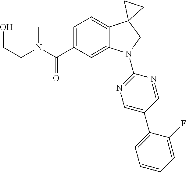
N(C(C1=CC=C2C(=C1)N(C1=NC=C(C3=CC=CC=C3F)C=N1)CC21CC1)=O)(C(CO)C)C
